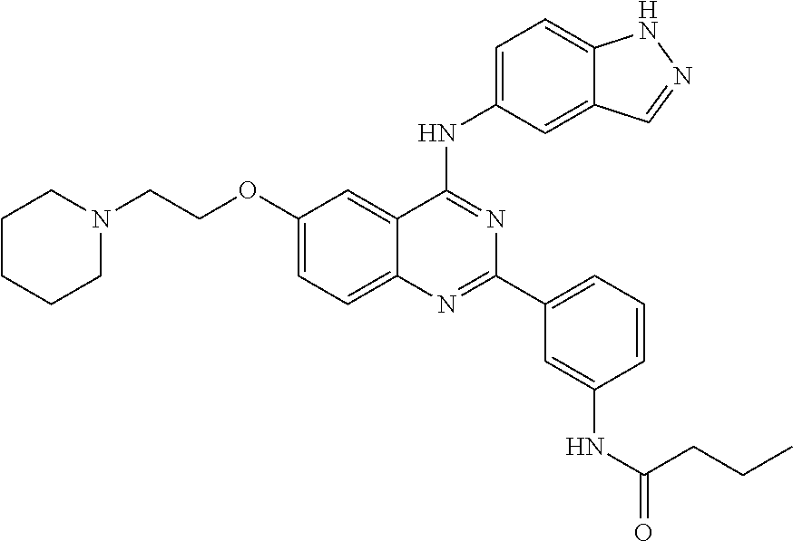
N1=C(C2=CC=CC(NC(=O)CCC)=C2)N=C(NC2=CC=C3NN=CC3=C2)C2=CC(OCCN3CCCCC3)=CC=C12
